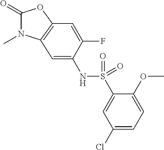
C1(=O)N(C)C2=C(O1)C=C(F)C(NS(C1=CC(Cl)=CC=C1OC)(=O)=O)=C2
